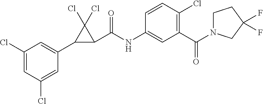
C1(Cl)=CC(Cl)=CC(C2C(C(NC3=CC(C(N4CCC(F)(F)C4)=O)=C(Cl)C=C3)=O)C2(Cl)Cl)=C1
